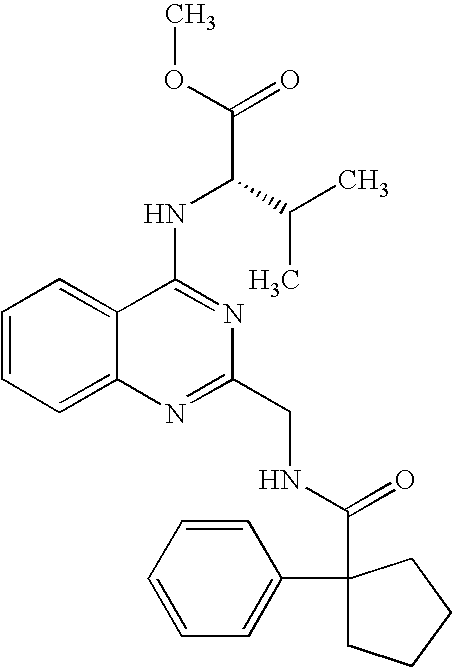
C12=CC=CC=C1N=C(CNC(C1(C3=CC=CC=C3)CCCC1)=O)N=C2NC(C(=O)OC)C(C)C
